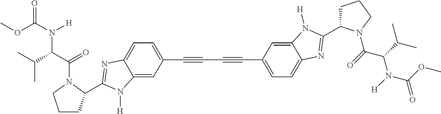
COC(N([H])C(C(=O)N1C(C2=NC3=CC=C(C#CC#CC4=CC=C5C(=C4)N([H])C(C4CCCN4C(=O)C(C(C)C)N([H])C(OC)=O)=N5)C=C3N2[H])CCC1)C(C)C)=O
